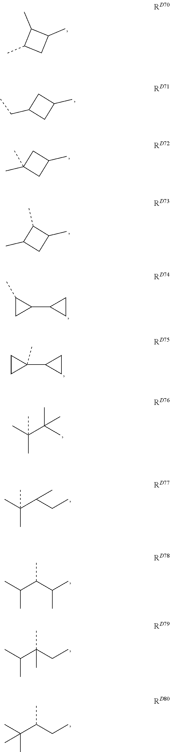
C1(C)C(C)C(C)C1.C1(C)CC(CC)C1.C1(C)CC(C)(C)C1.C1(C)C(C)C(C)C1.C1(C2CC2)C(C)C1.C1(C2CC2)(C)CC1.CC(C(C)(C)C)(C)C.CC(C(CC)C)(C)C.CC(C(C(C)C)C)C.CC(C(CC)(C)C)C.CC(C(CC)C)(C)C
